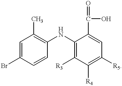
C1=C(Br)C=CC(NC2=C([R3])C([R4])=C([R5])C=C2C(O)=O)=C1C
